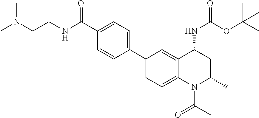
C1(C2=CC=C3C(=C2)C(NC(OC(C)(C)C)=O)CC(C)N3C(=O)C)=CC=C(C(NCCN(C)C)=O)C=C1
